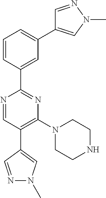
C1=C(C2=NC(N3CCNCC3)=C(C3=CN(C)N=C3)C=N2)C=CC=C1C1=CN(C)N=C1
